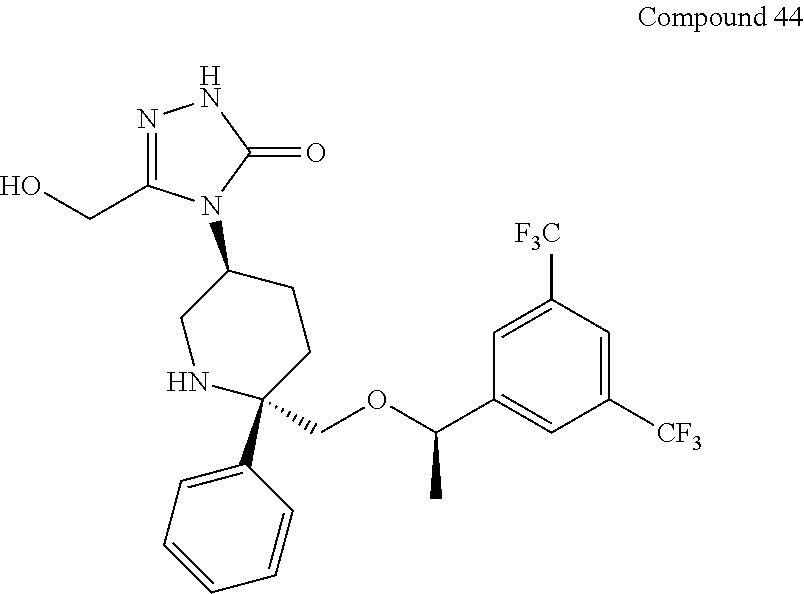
C1([F3C])=CC(C(OCC2(C3=CC=CC=C3)CCC(N3C(CO)=NNC3=O)CN2)C)=CC([CF3])=C1
